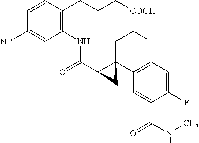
C1=CC(CCC[COOH])=C(NC(C2C3(CCOC4=C3C=C(C(NC)=O)C(F)=C4)C2)=O)C=C1[NC]
